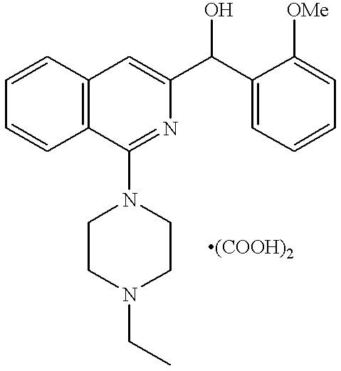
C12=C(C=CC=C1)C(N1CCN(CC)CC1)=NC(C(C1=CC=CC=C1[OMe])O)=C2.[(COOH)2]
